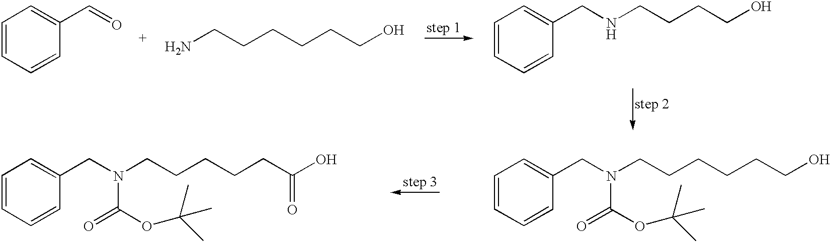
C1=CC=CC(C=O)=C1.NCCCCCCO.C1=CC=CC(CNCCCCO)=C1.C1=CC=CC(CN(CCCCCC(O)=O)C(OC(C)(C)C)=O)=C1.C1=CC=CC(CN(CCCCCCO)C(OC(C)(C)C)=O)=C1
